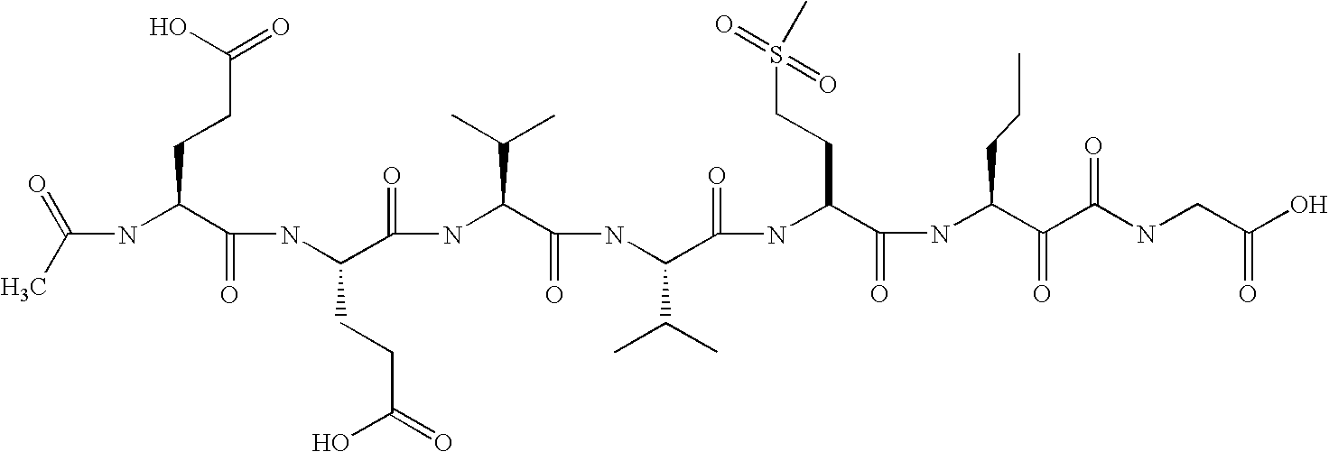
CC(=O)NC(C(NC(C(NC(C(NC(C(=O)NC(C(NC(C(C(NCC(O)=O)=O)=O)CCC)=O)CCS(C)(=O)=O)C(C)C)=O)C(C)C)=O)CCC(O)=O)=O)CCC(=O)O
